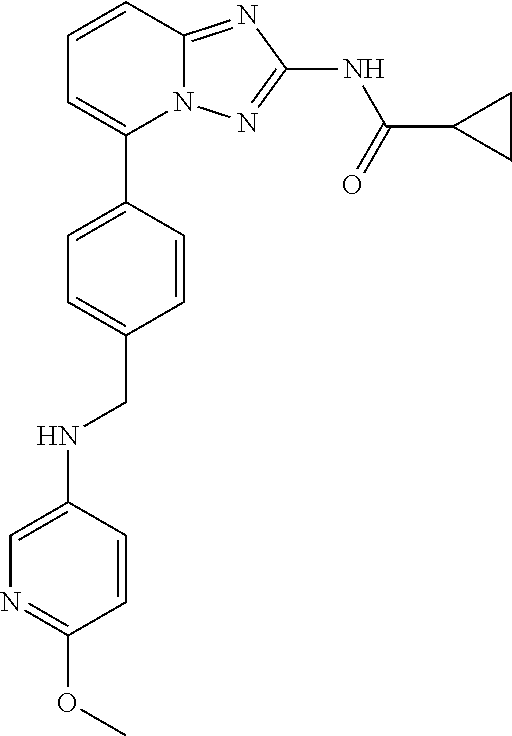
C1=CC2=NC(NC(=O)C3CC3)=NN2C(C2=CC=C(CNC3=CN=C(OC)C=C3)C=C2)=C1
